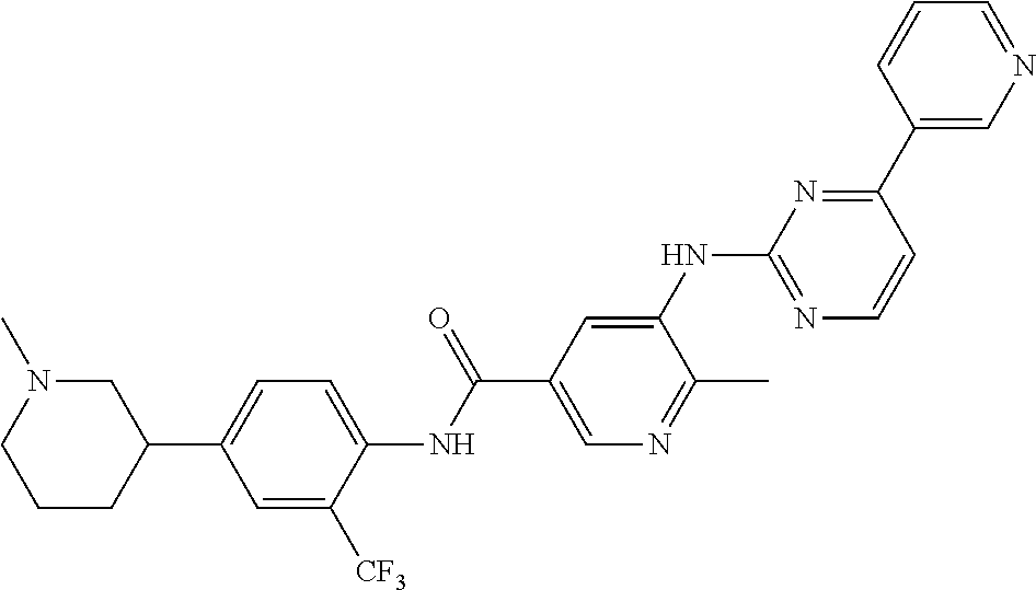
C1(C2=CC=C(NC(C3=CN=C(C)C(NC4=NC=CC(C5=CN=CC=C5)=N4)=C3)=O)C([CF3])=C2)CN(C)CCC1
